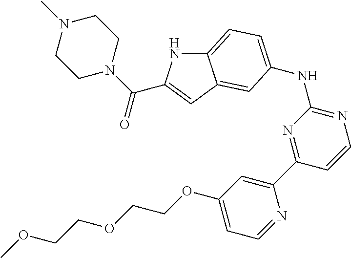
C12=CC=C(NC3=NC=CC(C4=CC(OCCOCCOC)=CC=N4)=N3)C=C1C=C(C(N1CCN(C)CC1)=O)N2
